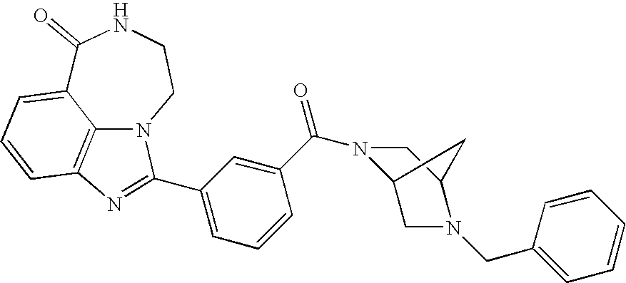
C1(=O)C2=CC=CC3=C2N(CCN1)C(C1=CC=CC(C(=O)N2C4CN(CC5=CC=CC=C5)C(C2)C4)=C1)=N3
